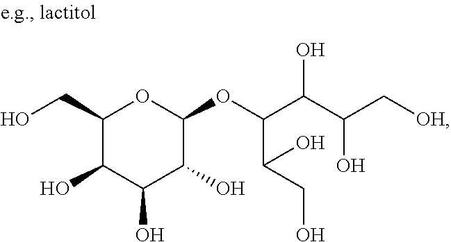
C1(CO)C(O)C(O)C(O)C(OC(C(C(C[OH])O)O)C(CO)O)O1
